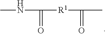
CNC(=O)[R1]C(=O)C
